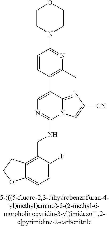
C12=CC=C(F)C(CNC3=NC=C(C4=C(C)N=C(N5CCOCC5)C=C4)C4=NC([CN])=CN34)=C1CCO2
